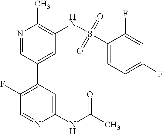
C1(F)=C(C2=CC(NS(C3=CC=C(F)C=C3F)(=O)=O)=C(C)N=C2)C=C(NC(C)=O)N=C1
